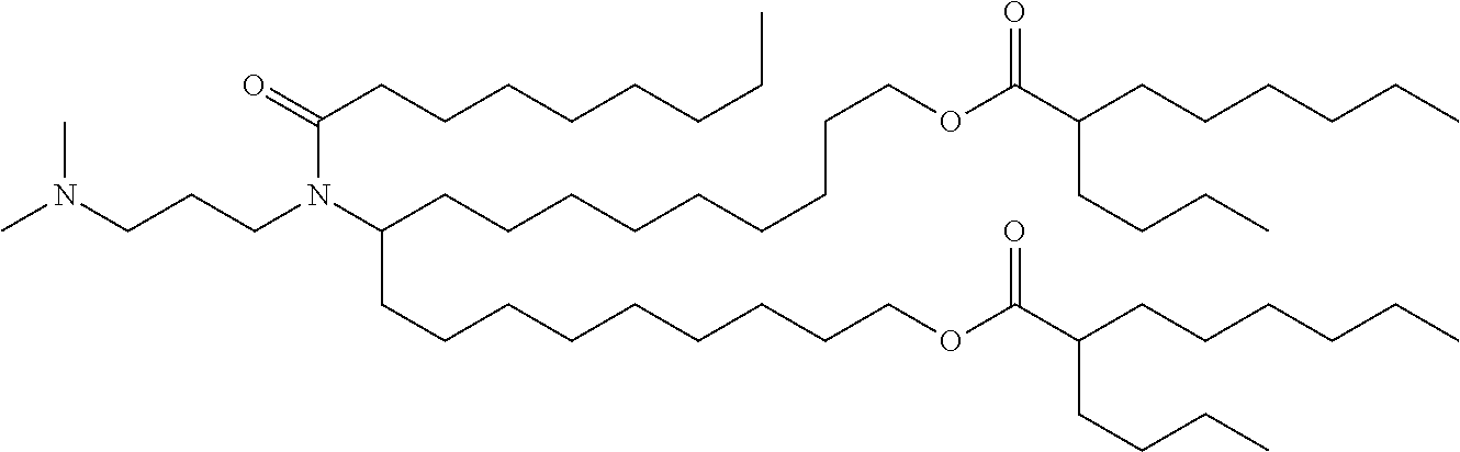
CN(CCCN(C(CCCCCCCCCOC(C(CCCCCC)CCCC)=O)CCCCCCCCCOC(C(CCCCCC)CCCC)=O)C(=O)CCCCCCCC)C
